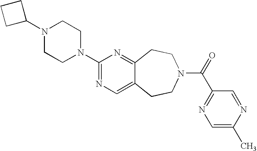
C1(N2CCN(C3=NC=C4C(=N3)CCN(C(=O)C3=NC=C(C)N=C3)CC4)CC2)CCC1
